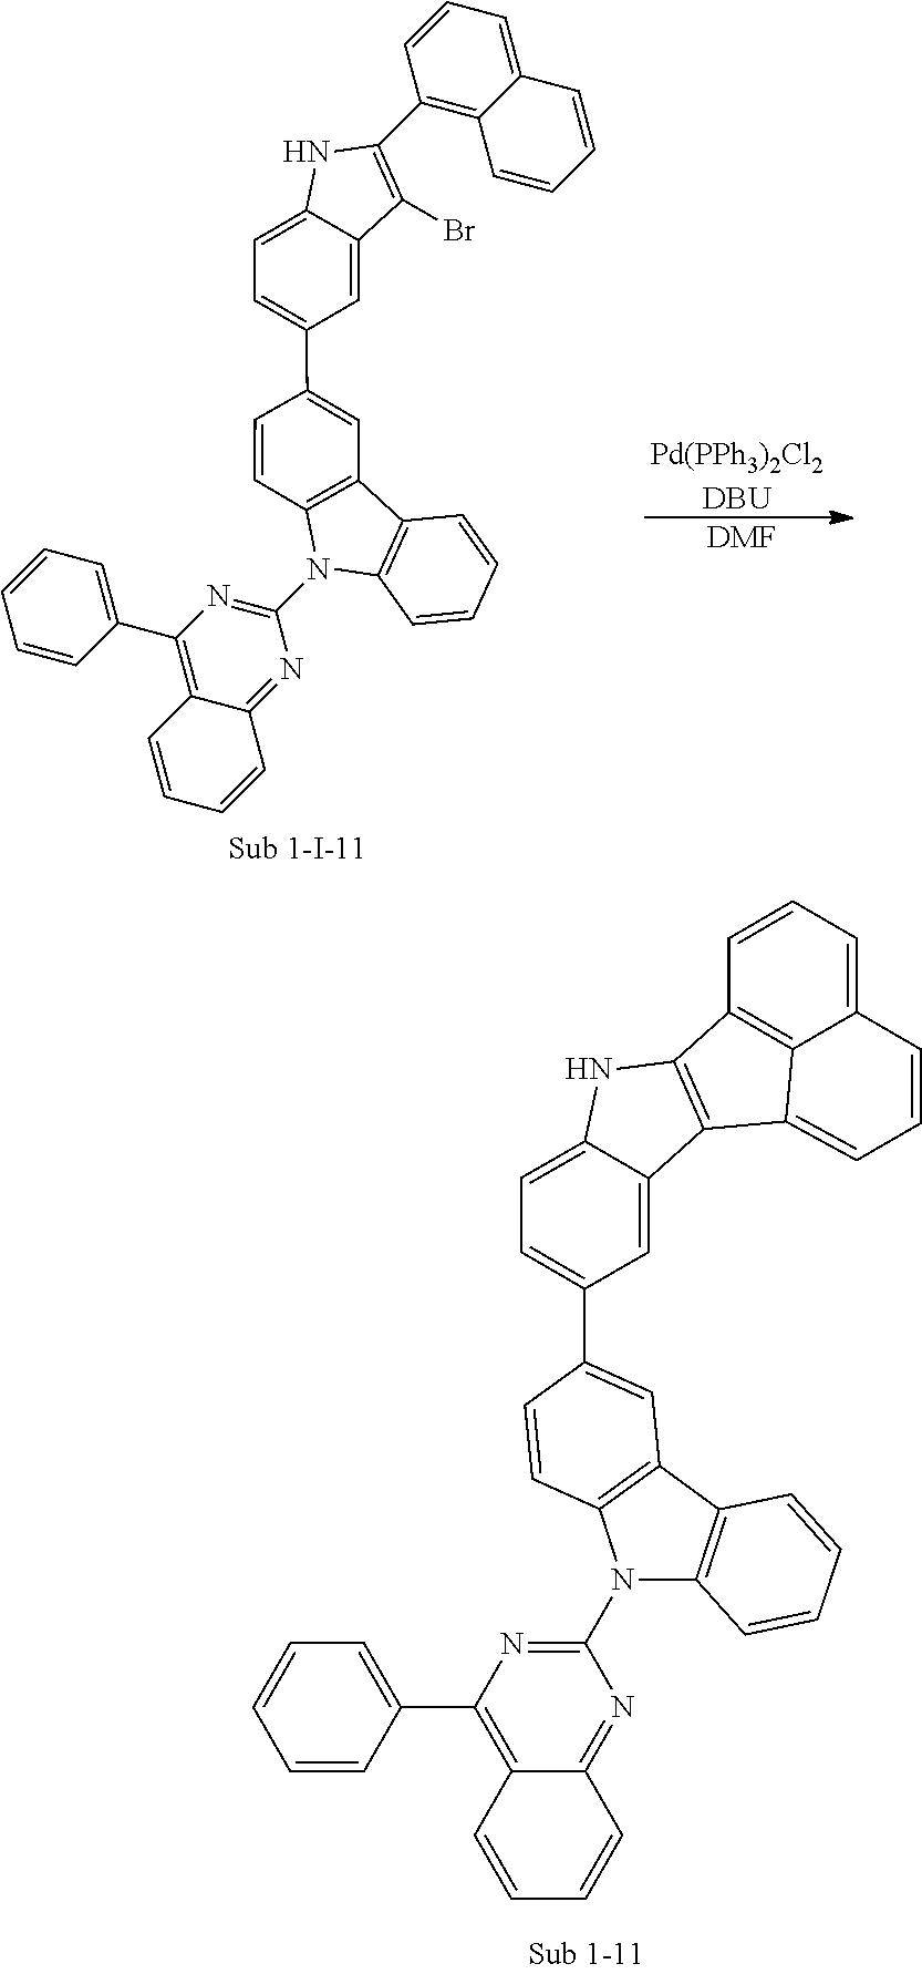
C12=C(C3=C(N1C1=NC(C4=CC=CC=C4)=C4C(=N1)C=CC=C4)C=CC=C3)C=C(C1=CC=C3C(=C1)C(Br)=C(C1=C4C(=CC=C1)C=CC=C4)N3)C=C2.[Pd(PPh3)2Cl2DBU].[DMF].C12=C(C3=C(N1C1=NC(C4=CC=CC=C4)=C4C(=N1)C=CC=C4)C=CC=C3)C=C(C1=CC=C3C(=C1)C1=C(N3)C3=C4C(=CC=C3)C=CC=C14)C=C2
